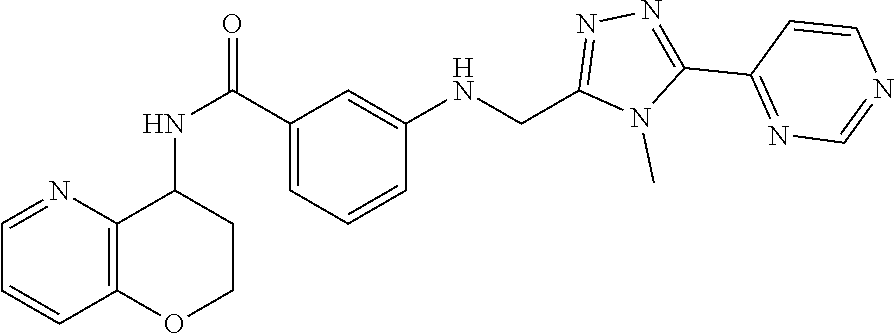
N1=C(C2=NN=C(CNC3=CC(C(NC4C5=C(OCC4)C=CC=N5)=O)=CC=C3)N2C)C=CN=C1
